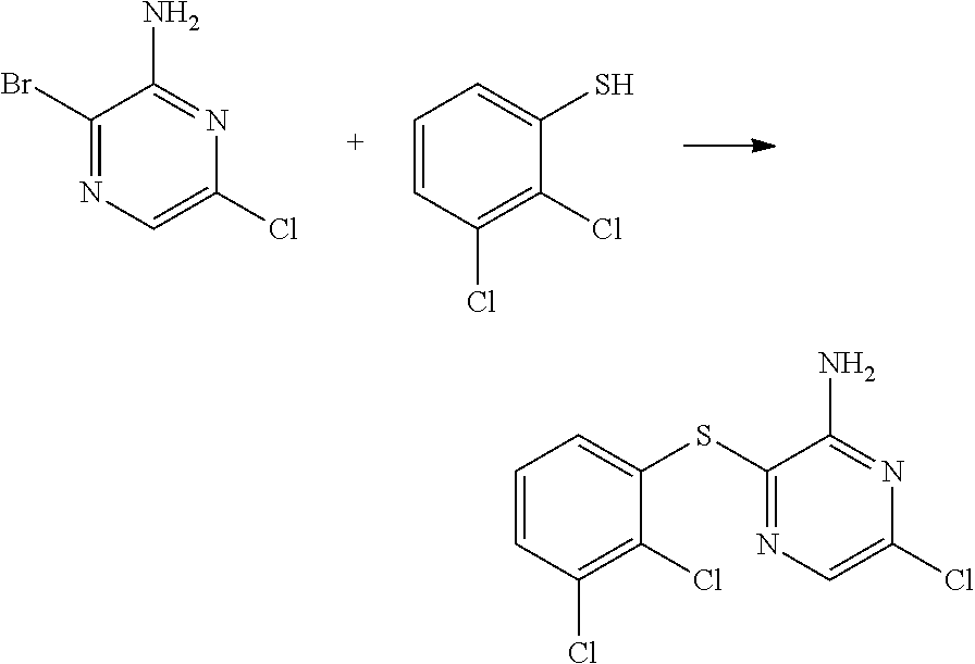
C1(Br)=NC=C(Cl)N=C1N.C1=CC(Cl)=C(Cl)C(S)=C1.C1(SC2=CC=CC(Cl)=C2Cl)=NC=C(Cl)N=C1N
